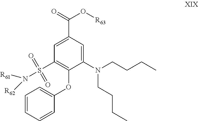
C1(S(=O)(=O)N([R61])[R62])=C(OC2=CC=CC=C2)C(N(CCCC)CCCC)=CC(C(=O)O[R63])=C1
